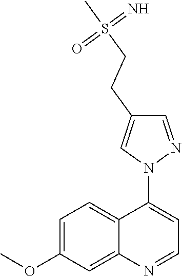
C1=C(OC)C=C2C(=C1)C(N1N=CC(CCS(C)(=N)=O)=C1)=CC=N2
